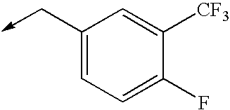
C1(C->C)=CC=C(F)C([CF3])=C1
